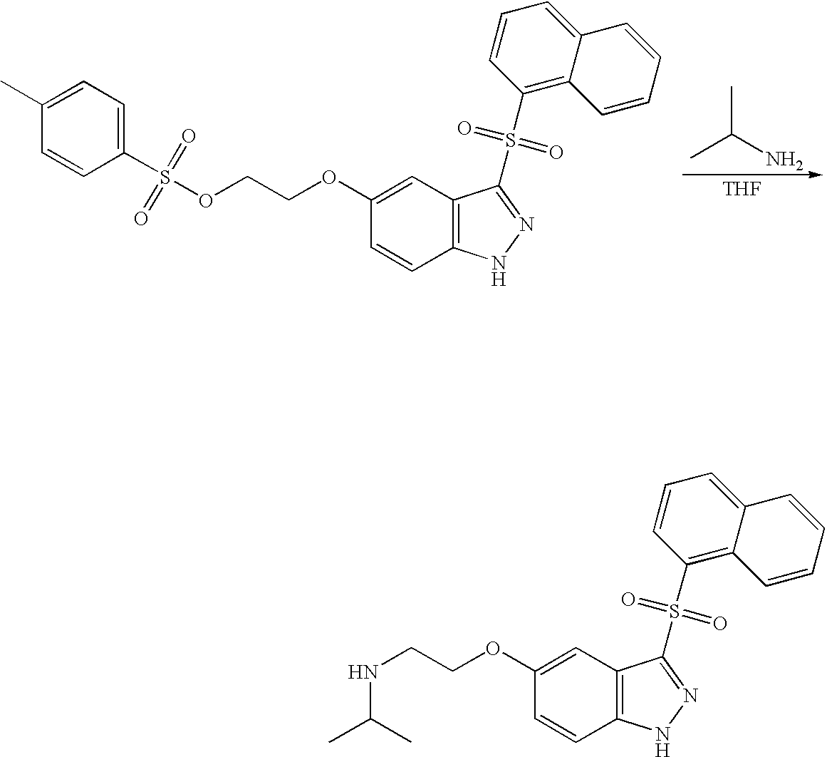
CC(C)N.[THF].C1=CC(S(OCCOC2=CC3=C(C=C2)NN=C3S(C2=C3C(=CC=C2)C=CC=C3)(=O)=O)(=O)=O)=CC=C1C.N(CCOC1=CC2=C(C=C1)NN=C2S(C1=C2C(=CC=C1)C=CC=C2)(=O)=O)C(C)C
